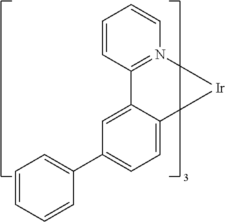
C1=CC2=N(C=C1)[Ir]C1=CC=C(C3=CC=CC=C3)C=C21
